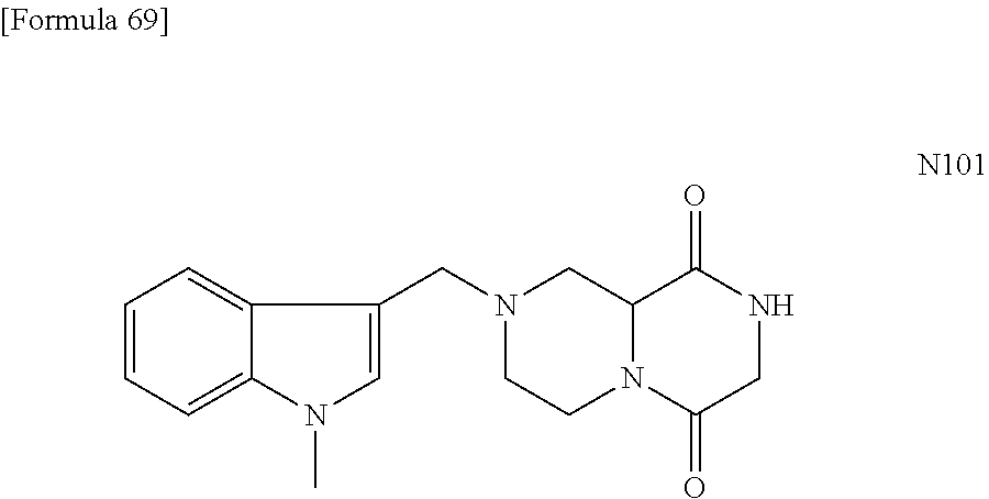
C1=CC=C2C(=C1)C(CN1CCN3C(C1)C(=O)NCC3=O)=CN2C
